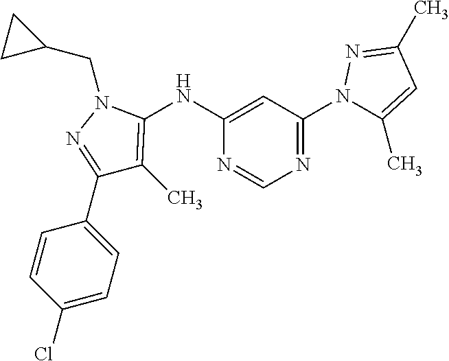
C1(C2=CC=C(Cl)C=C2)=NN(CC2CC2)C(NC2=CC(N3C(C)=CC(C)=N3)=NC=N2)=C1C
